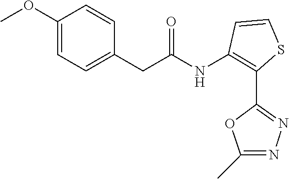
C1(OC)=CC=C(CC(NC2=C(C3=NN=C(C)O3)SC=C2)=O)C=C1
